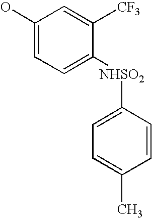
C1(O)=CC=C([NHSO2]C2=CC=C(C)C=C2)C([CF3])=C1
